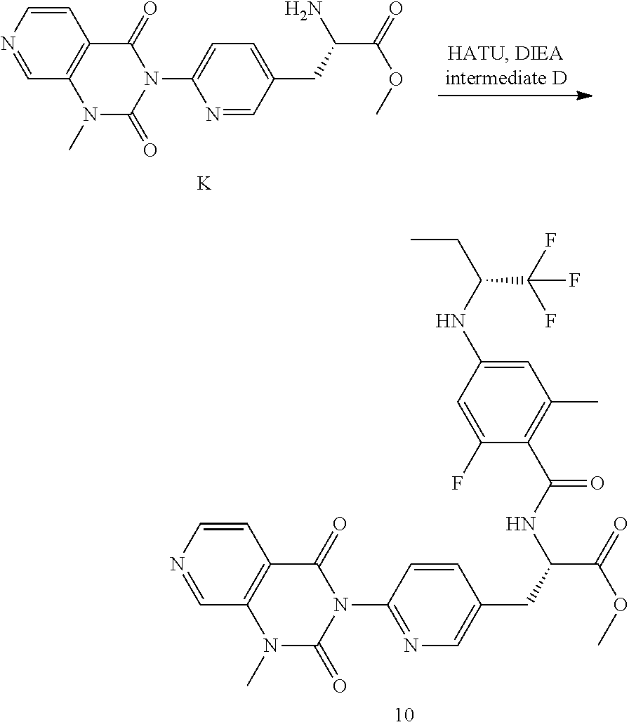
C1(N2C(=O)C3=C(N(C)C2=O)C=NC=C3)=NC=C(CC(C(=O)OC)NC(C2=C(C)C=C(NC(CC)C(F)(F)F)C=C2F)=O)C=C1.C1(N2C(=O)C3=C(N(C)C2=O)C=NC=C3)=CC=C(CC(C(=O)OC)N)C=N1.[K]
